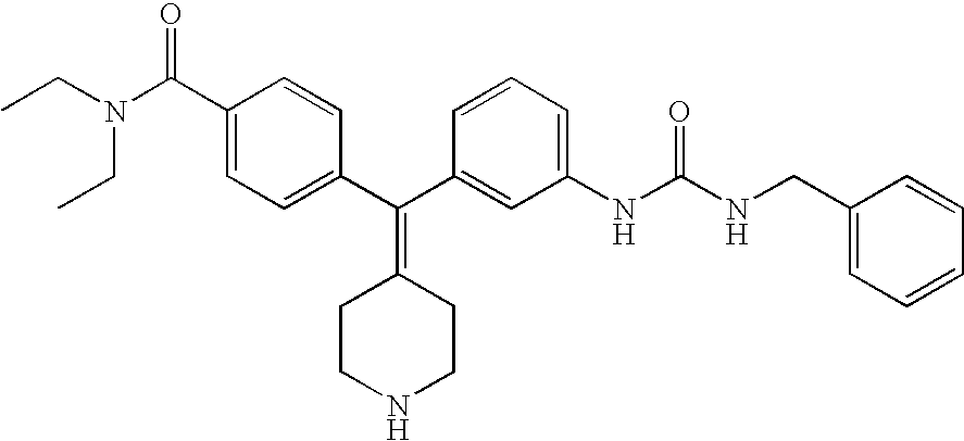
CCN(CC)C(C1=CC=C(C(C2=CC(NC(=O)NCC3=CC=CC=C3)=CC=C2)=C2CCNCC2)C=C1)=O
